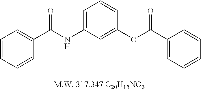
C1=CC=CC(C(NC2=CC=CC(OC(C3=CC=CC=C3)=O)=C2)=O)=C1
